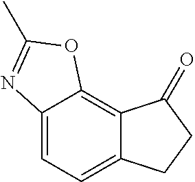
C12=CC=C3C(=C1OC(C)=N2)C(=O)CC3
